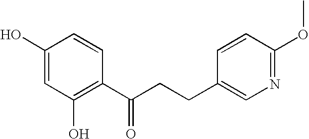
C1(O)=CC(O)=C(C(CCC2=CN=C(OC)C=C2)=O)C=C1
